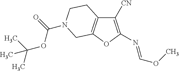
C1([CN])=C(N=COC)OC2=C1CCN(C(OC(C)(C)C)=O)C2
